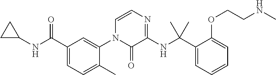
C1(NC(C2=CC=C(C)C(N3C(=O)C(NC(C4=CC=CC=C4OCCNC)(C)C)=NC=C3)=C2)=O)CC1
